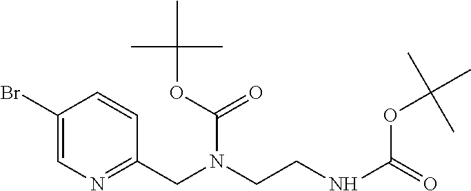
C1(Br)=CN=C(CN(CCNC(=O)OC(C)(C)C)C(OC(C)(C)C)=O)C=C1
